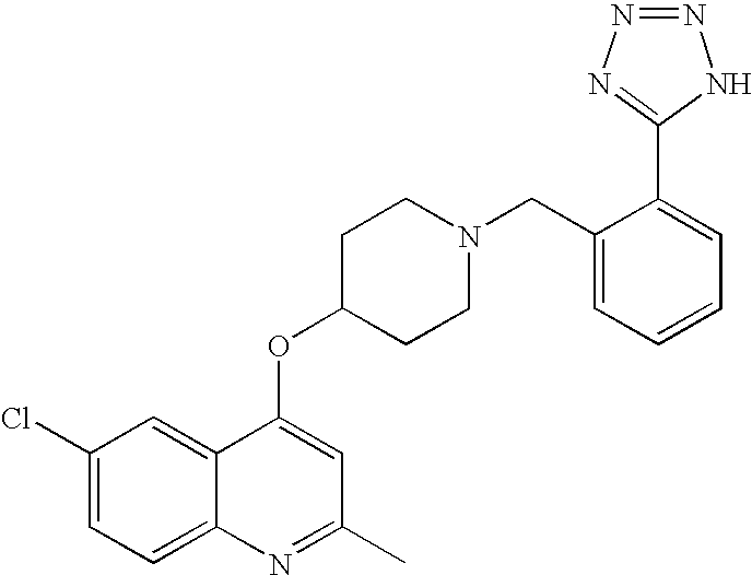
C1(Cl)=CC=C2C(=C1)C(OC1CCN(CC3=CC=CC=C3C3=NN=NN3)CC1)=CC(C)=N2
